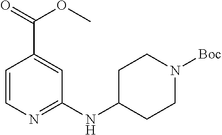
C1=CN=C(NC2CCN([Boc])CC2)C=C1C(=O)OC
